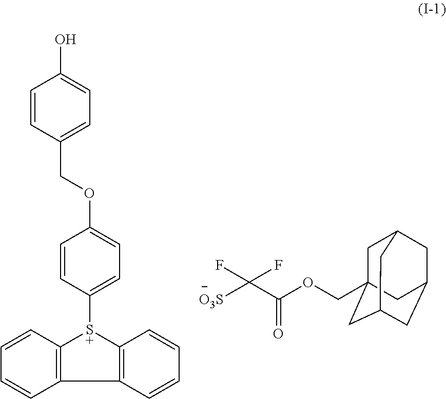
OC1=CC=C(COC2=CC=C([S+]3C4=C(C5=C3C=CC=C5)C=CC=C4)C=C2)C=C1.C([O3S])(C(=O)OCC12CC3CC(CC(C1)C3)C2)(F)F
